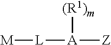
[A]([L][M])([(R1)m])[Z]
